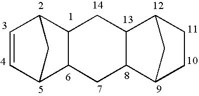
C1=CC2C3C(C1C2)CC1C2CCC(C2)C1C3
